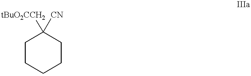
C1CCCCC1([tBuO2CCH2])[CN]
